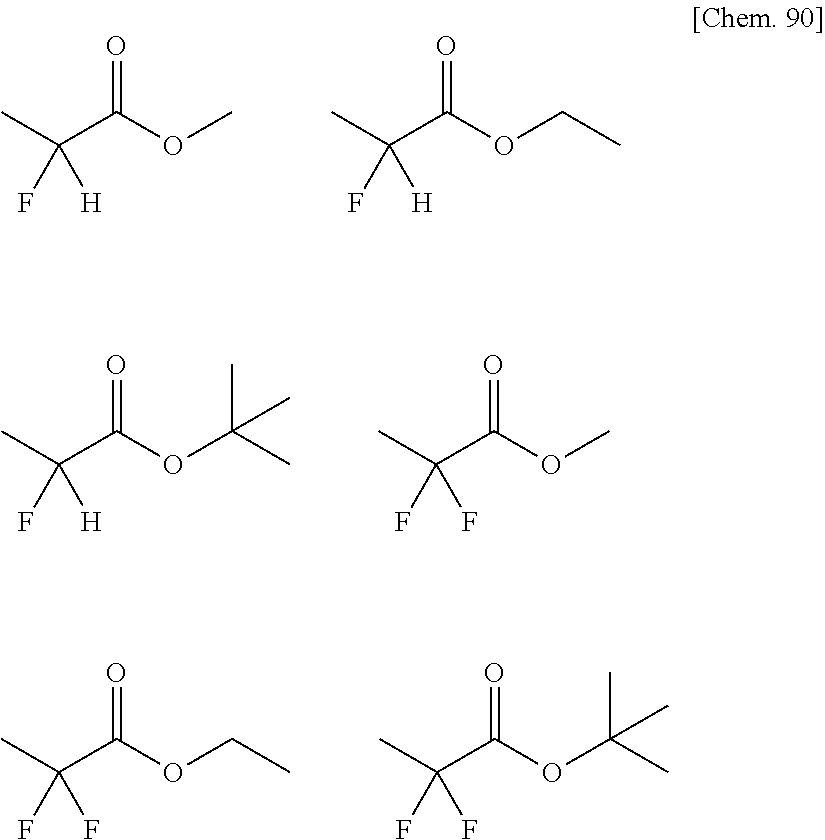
CC(C(OC)=O)(F)[H].CC(C(OCC)=O)(F)[H].CC(C(OC(C)(C)C)=O)(F)[H].CC(C(OC)=O)(F)F.CC(C(OCC)=O)(F)F.CC(C(OC(C)(C)C)=O)(F)F
